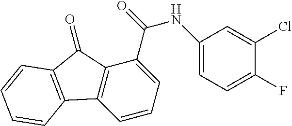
C1=CC=C(C(NC2=CC=C(F)C(Cl)=C2)=O)C2=C1C1=C(C2=O)C=CC=C1
